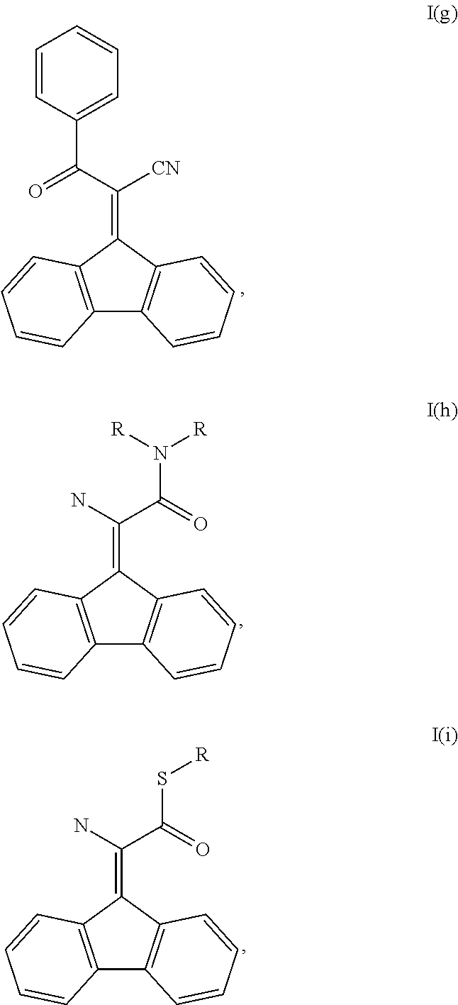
C12=C(C(=C(C(=O)C3=CC=CC=C3)[CN])C3=C1C=CC=C3)C=CC=C2.C12=C(C(=C(N)C(=O)N([R])[R])C3=C1C=CC=C3)C=CC=C2.C12=C(C(=C(N)C(=O)S[R])C3=C1C=CC=C3)C=CC=C2
